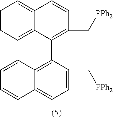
C1=CC=C2C(=C1)C=CC(C[PPh2])=C2C1=C2C(=CC=C1C[PPh2])C=CC=C2
